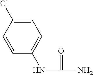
C1=CC(NC(N)=O)=CC=C1Cl
